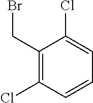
C1(CBr)=C(Cl)C=CC=C1Cl
